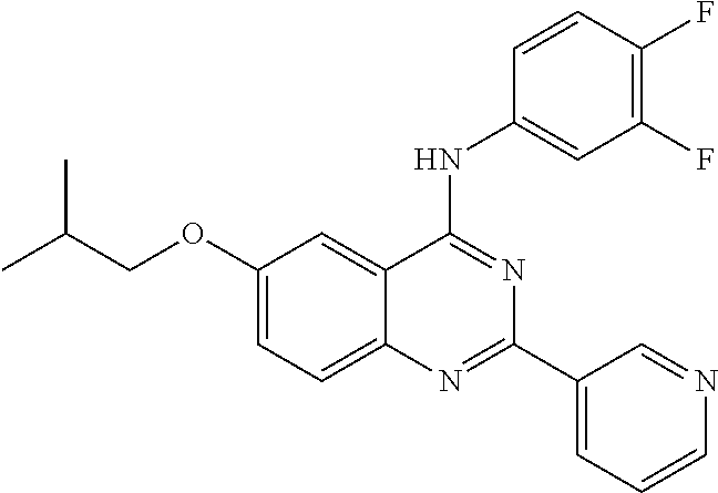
C1(OCC(C)C)=CC=C2C(=C1)C(NC1=CC(F)=C(F)C=C1)=NC(C1=CC=CN=C1)=N2
